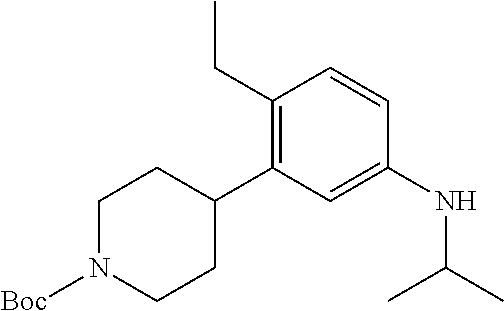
C1(CC)=C(C2CCN([Boc])CC2)C=C(NC(C)C)C=C1
